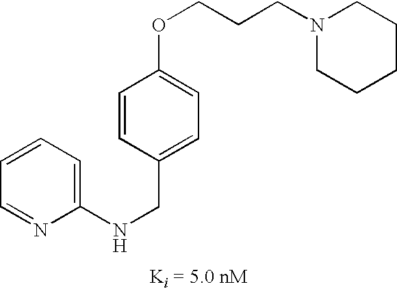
C1=CC(OCCCN2CCCCC2)=CC=C1CNC1=CC=CC=N1
